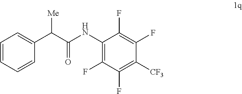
C1=CC=CC(C(C(NC2=C(F)C(F)=C([CF3])C(F)=C2F)=O)[Me])=C1
